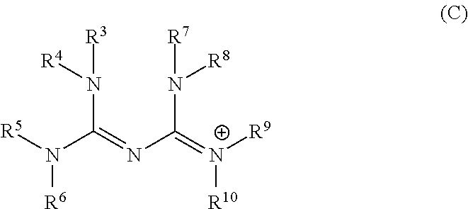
[R5]N(C(=NC(=[N+]([R10])[R9])N([R8])[R7])N([R3])[R4])[R6]
